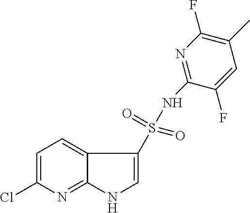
C1=C(Cl)N=C2C(=C1)C(S(NC1=NC(F)=C(C)C=C1F)(=O)=O)=CN2
